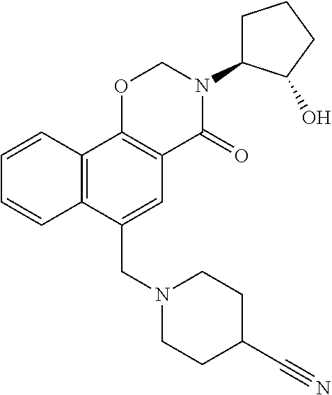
N1(CC2=CC3=C(C4=C2C=CC=C4)OCN(C2CCCC2O)C3=O)CCC(C#N)CC1
